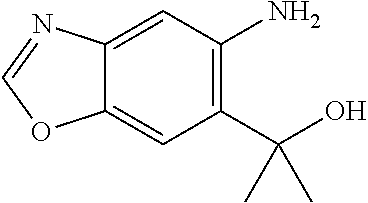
C12=CC(N)=C(C(O)(C)C)C=C1OC=N2
